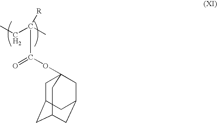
CCC(C)([R])C(=O)OC12CC3CC(CC(C1)C3)C2
